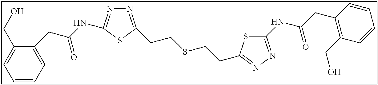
N1=C(CCSCCC2=NN=C(NC(CC3=C(CO)C=CC=C3)=O)S2)SC(NC(CC2=CC=CC=C2CO)=O)=N1
